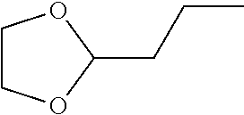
C1COC(CCC)O1
